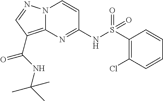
N(C1=NC2=C(C(=O)NC(C)(C)C)C=NN2C=C1)S(C1=C(Cl)C=CC=C1)(=O)=O
